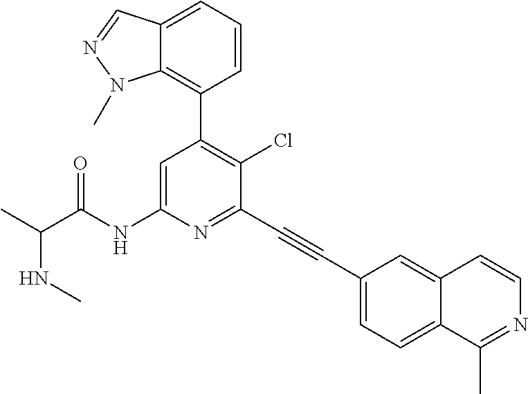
N(C)C(C)C(NC1=CC(C2=C3C(=CC=C2)C=NN3C)=C(Cl)C(C#CC2=CC=C3C(=C2)C=CN=C3C)=N1)=O
